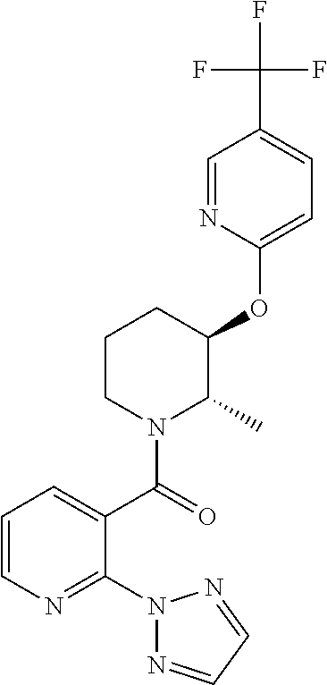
C1(OC2C(C)N(C(=O)C3=CC=CN=C3N3N=CC=N3)CCC2)=CC=C(C(F)(F)F)C=N1
